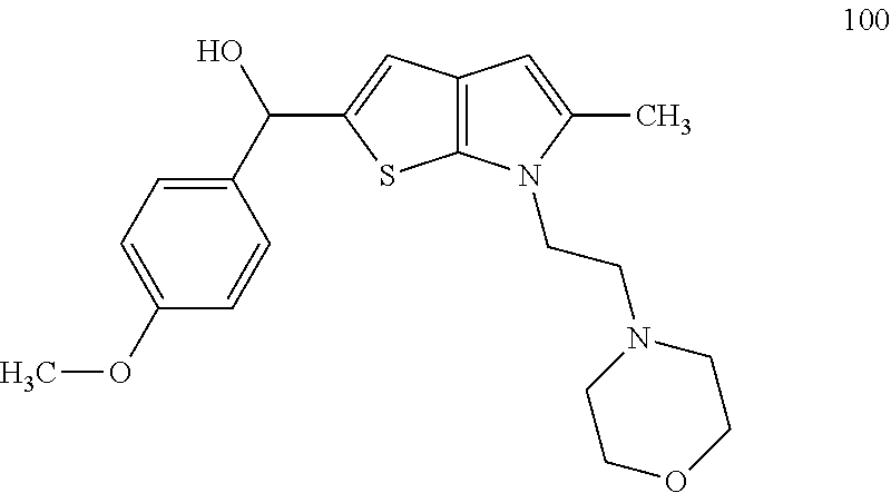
C1=CC(OC)=CC=C1C(O)C1=CC2=C(S1)N(CCN1CCOCC1)C(C)=C2
